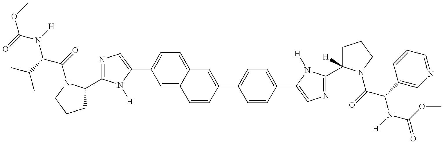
O(C(=O)N([H])C(C(C)C)C(=O)N1C(C2=NC=C(C3=CC=C4C(=C3)C=CC(C3=CC=C(C5=CN=C(C6([H])CCCN6C(=O)C(C6=CN=CC=C6)N([H])C(=O)OC)N5[H])C=C3)=C4)N2[H])CCC1)C
